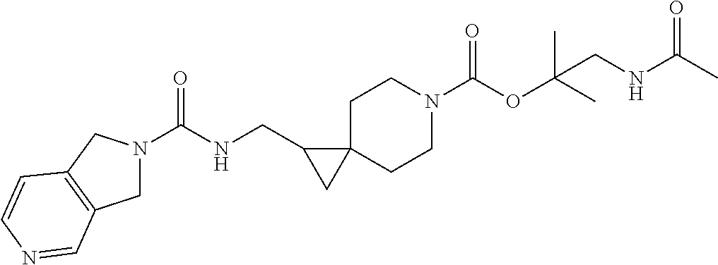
C(NCC1CC12CCN(C(OC(C)(C)CNC(C)=O)=O)CC2)(=O)N1CC2=C(C1)C=CN=C2
